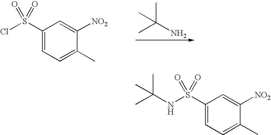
CC(C)(C)N.C1(S(Cl)(=O)=O)=CC=C(C)C([NO2])=C1.C1(S(NC(C)(C)C)(=O)=O)=CC=C(C)C([NO2])=C1
